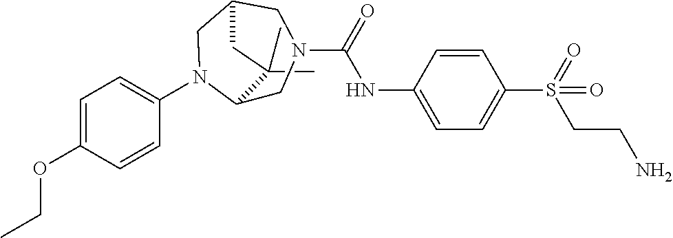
C1(C)(C)C2CN(C(=O)NC3=CC=C(S(=O)(CCN)=O)C=C3)CC(CN2C2=CC=C(OCC)C=C2)C1
